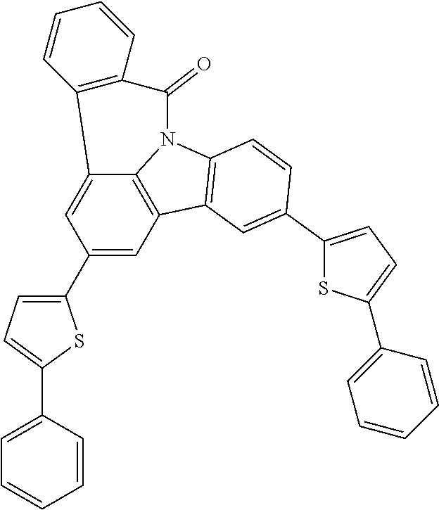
C12=CC(C3=CC=C(C4=CC=CC=C4)S3)=CC3=C1N(C1=C3C=C(C3=CC=C(C4=CC=CC=C4)S3)C=C1)C(=O)C1=C2C=CC=C1
